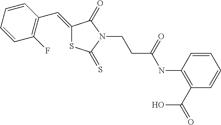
C1(=CC2=C(F)C=CC=C2)SC(=S)N(CCC(NC2=C(C(=O)O)C=CC=C2)=O)C1=O
